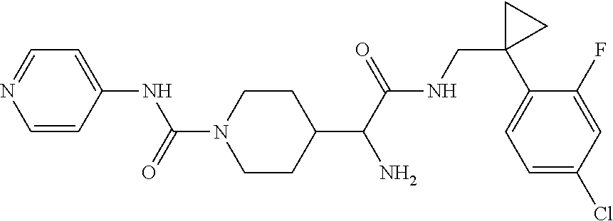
C1(C(C(NCC2(C3=CC=C(Cl)C=C3F)CC2)=O)N)CCN(C(=O)NC2=CC=NC=C2)CC1
